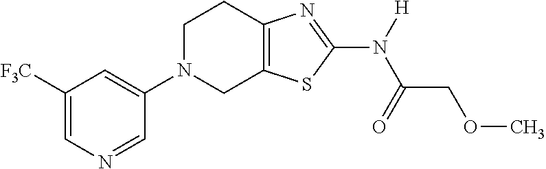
C1([F3C])=CN=CC(N2CC3=C(CC2)N=C(N([H])C(=O)COC)S3)=C1
